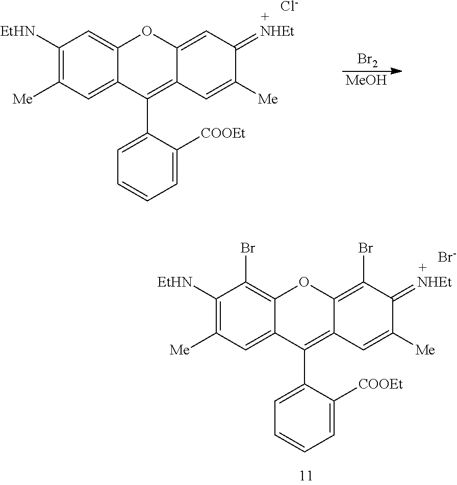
C1([EtHN])=C([Me])C=C2C(=C1)OC1=CC(=[NHEt])C([Me])=CC1=C2C1=CC=CC=C1[COOEt].[Cl-].[MeOH].[Br2].C1([EtHN])=C([Me])C=C2C(=C1Br)OC1=C(Br)C(=[NHEt])C([Me])=CC1=C2C1=CC=CC=C1[COOEt].[Br-]
